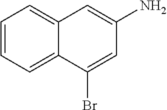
C1=CC=C2C(=C1)C=C(N)C=C2Br
